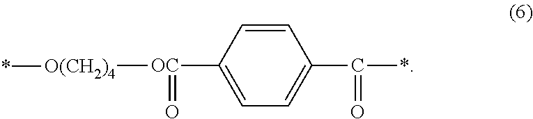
C1=C([OC](=O)[O(CH2)4]*)C=CC(C(*)=O)=C1
